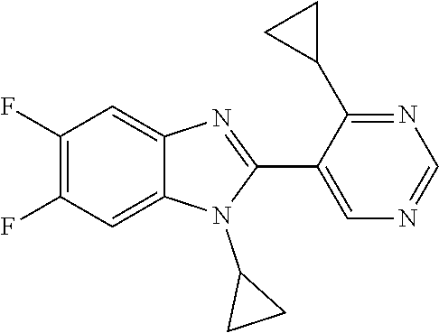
C1(F)=C(F)C=C2C(=C1)N=C(C1=CN=CN=C1C1CC1)N2C1CC1
